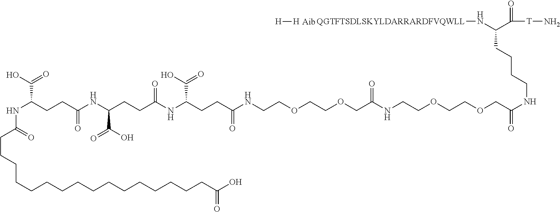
C(COCCNC(COCCOCCNC(CCC(C(O)=O)NC(CCC(NC(CCC(C(O)=O)NC(CCCCCCCCCCCCCCCCC(=O)O)=O)=O)C(O)=O)=O)=O)=O)OCC(NCCCCC(C([T]N)=O)N[QGTFTSDLSKYLDARRARDFVQWLL])=O.[H][H]
